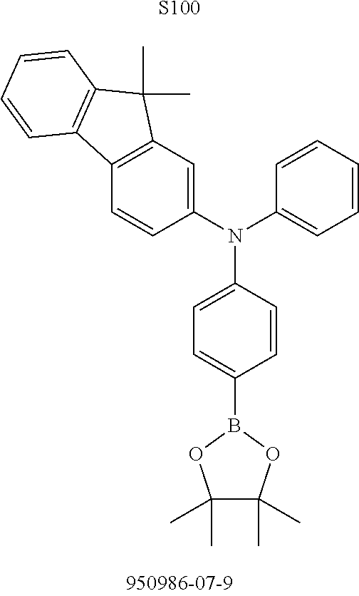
C1(C)(C)C(C)(C)OB(C2=CC=C(N(C3=CC4=C(C=C3)C3=C(C4(C)C)C=CC=C3)C3=CC=CC=C3)C=C2)O1.[S100]
